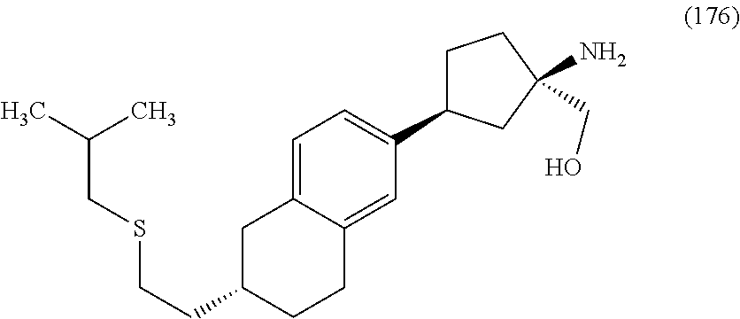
C1(N)(CO)CCC(C2=CC=C3C(=C2)CCC(CCSCC(C)C)C3)C1
